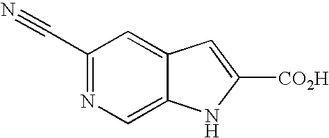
C12=CN=C(C#N)C=C1C=C([CO2H])N2
